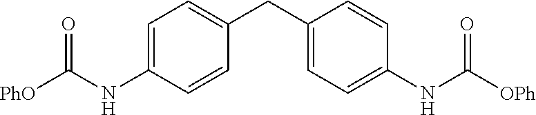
C1=CC(NC(=O)[OPh])=CC=C1CC1=CC=C(NC(=O)[PhO])C=C1
